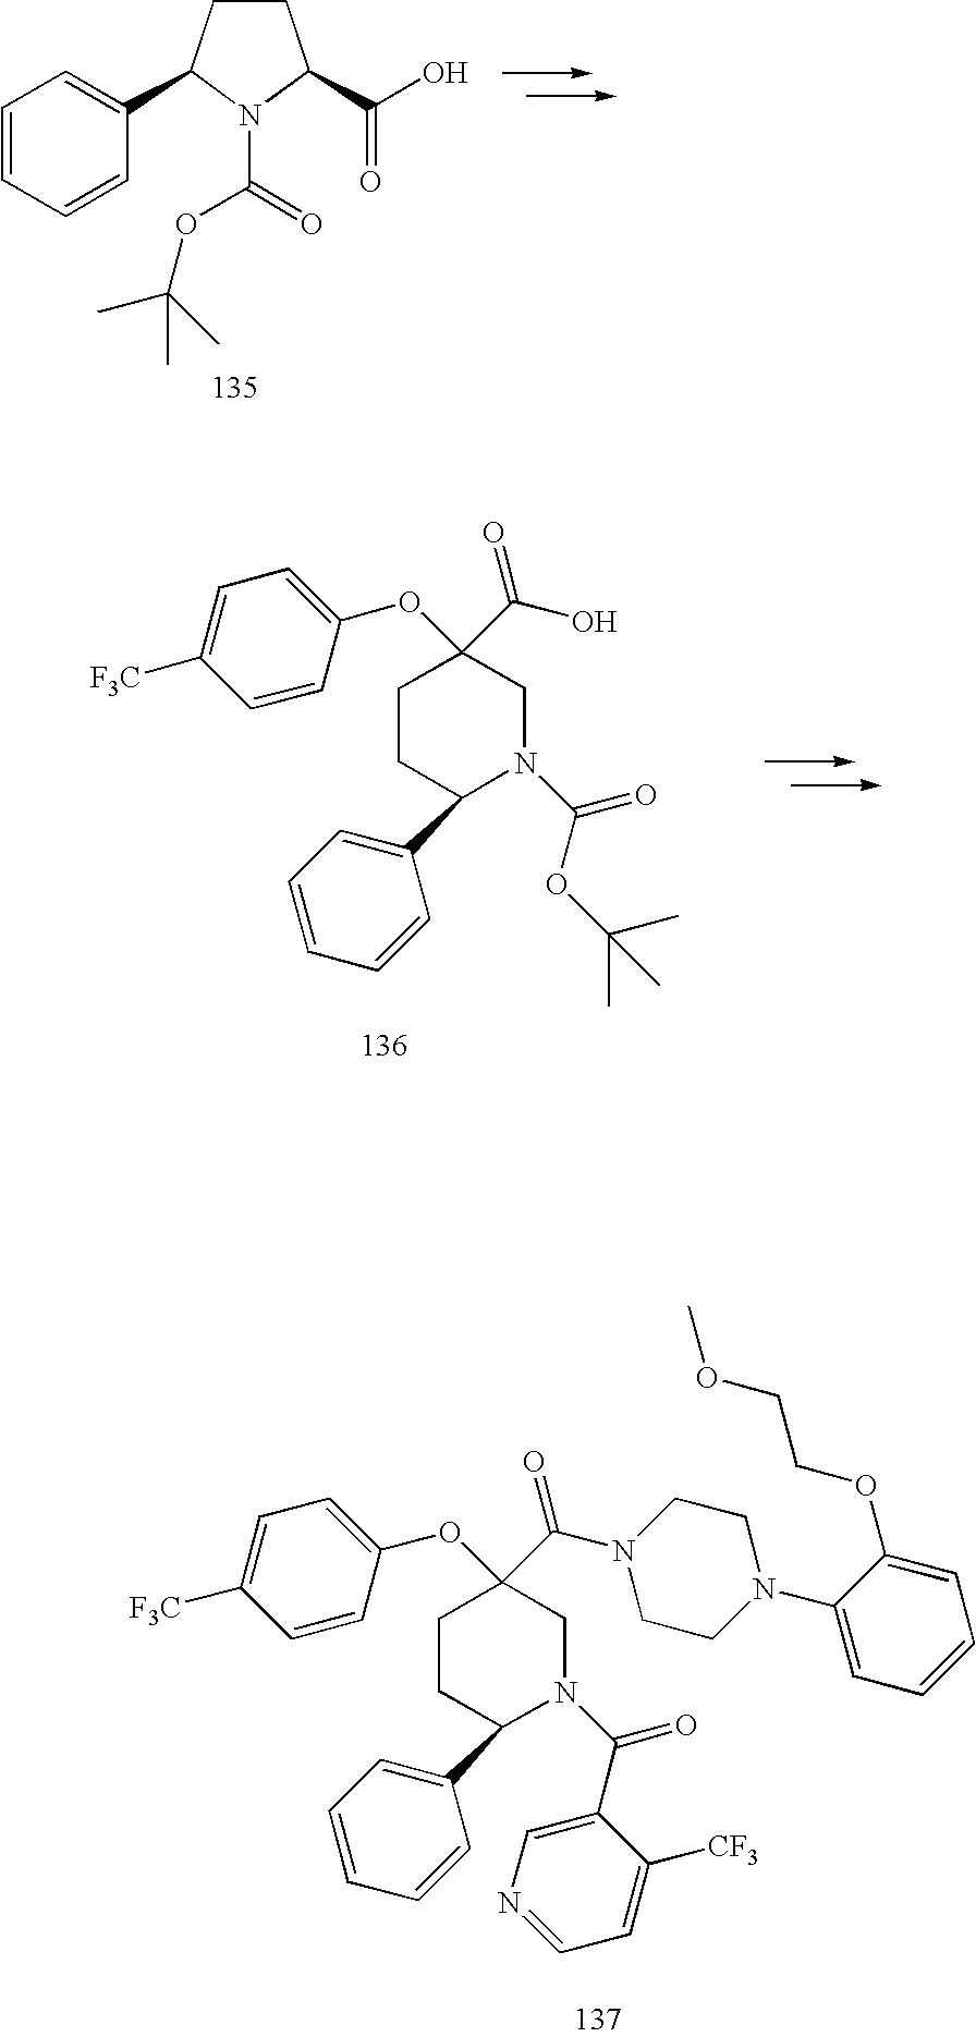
C1CC(C2=CC=CC=C2)N(C(=O)C2=CN=CC=C2[CF3])CC1(C(N1CCN(C2=CC=CC=C2OCCOC)CC1)=O)OC1=CC=C([F3C])C=C1.C1CC(C(O)=O)N(C(=O)OC(C)(C)C)C1C1=CC=CC=C1.C1CC(C2=CC=CC=C2)N(C(=O)OC(C)(C)C)CC1(C(O)=O)OC1=CC=C([F3C])C=C1
